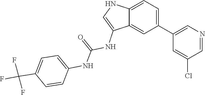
C1=C(C(F)(F)F)C=CC(NC(=O)NC2=CNC3=CC=C(C4=CN=CC(Cl)=C4)C=C23)=C1
